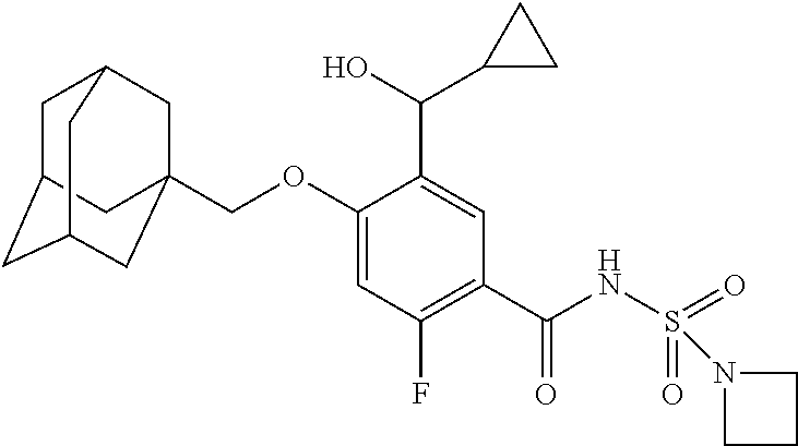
C1(OCC23CC4CC(CC(C2)C4)C3)=CC(F)=C(C(NS(=O)(=O)N2CCC2)=O)C=C1C(O)C1CC1
